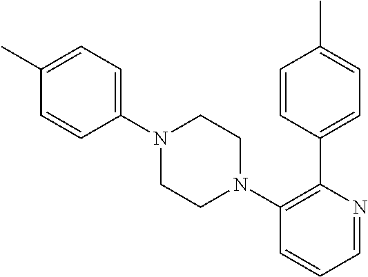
C1(C)=CC=C(N2CCN(C3=C(C4=CC=C(C)C=C4)N=CC=C3)CC2)C=C1
